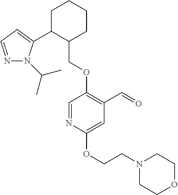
C1C(C2=CC=NN2C(C)C)C(COC2=C(C=O)C=C(OCCN3CCOCC3)N=C2)CCC1
